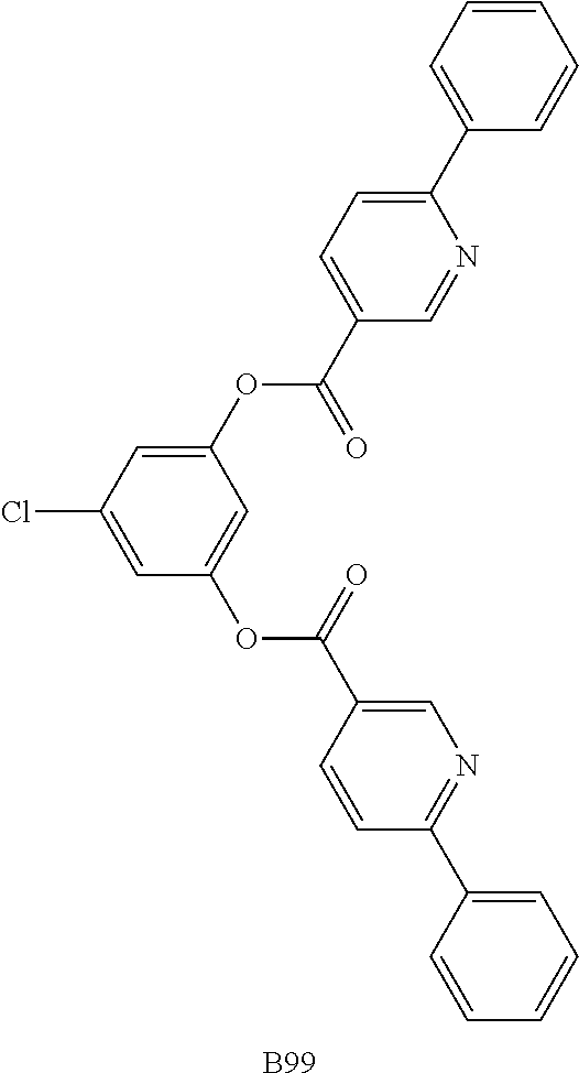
C1(OC(C2=CC=C(C3=CC=CC=C3)N=C2)=O)=CC(Cl)=CC(OC(=O)C2=CN=C(C3=CC=CC=C3)C=C2)=C1.[B99]
